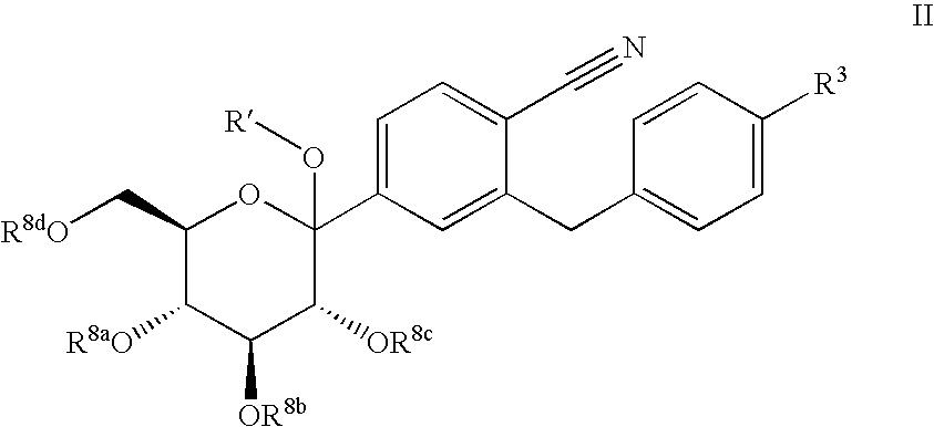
C1(C[R8dO])C([R8aO])C([OR8b])C([OR8c])C(C2=CC=C(C#N)C(CC3=CC=C([R3])C=C3)=C2)(O[R])O1
